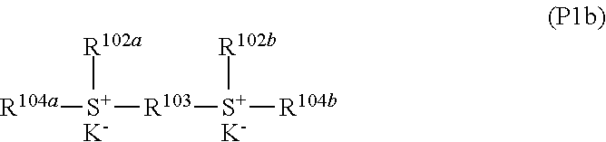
[R104a][S+]([R102a])[R103][S+]([R104b])[R102b].[K].[K]
